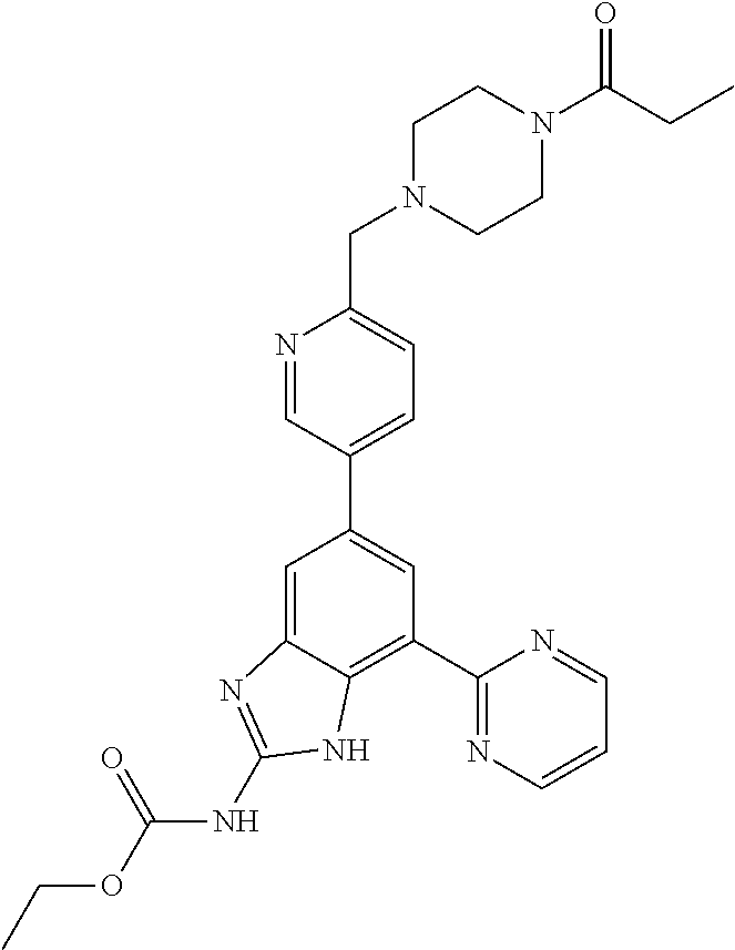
C1=C2C(=C(C3=NC=CC=N3)C=C1C1=CC=C(CN3CCN(C(CC)=O)CC3)N=C1)NC(NC(OCC)=O)=N2
